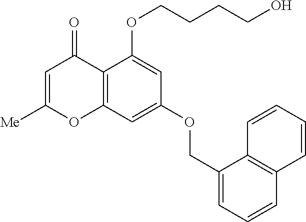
C1=C([Me])OC2=C(C1=O)C(OCCCCO)=CC(OCC1=CC=CC3=C1C=CC=C3)=C2
